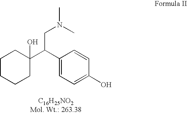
C1CCCC(C(C2=CC=C(O)C=C2)CN(C)C)(O)C1
